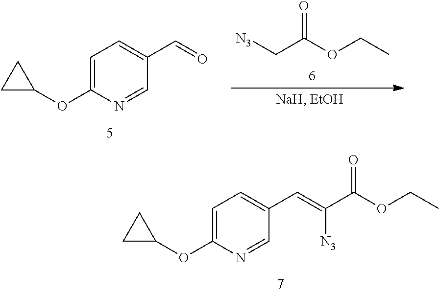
C1=C(OC2CC2)N=CC(C=C(C(OCC)=O)[N3])=C1.C1=C(OC2CC2)N=CC(C=O)=C1.[N3]CC(OCC)=O
